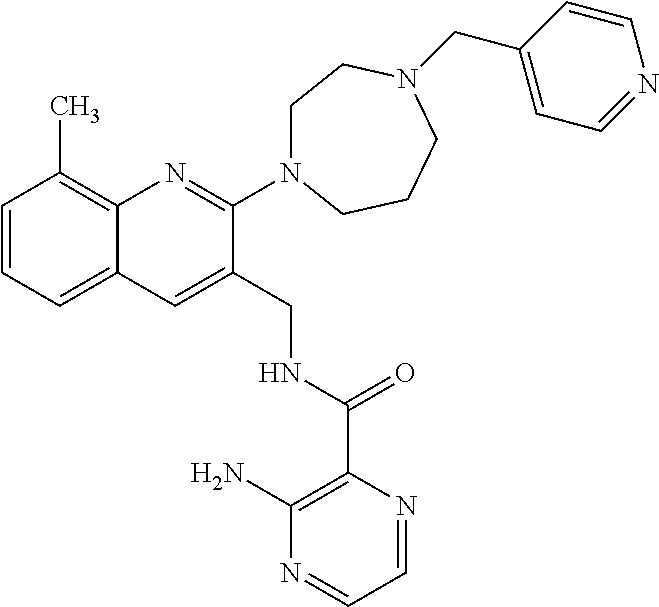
C1=CC=C2C(=C1C)N=C(N1CCN(CC3=CC=NC=C3)CCC1)C(CNC(C1=C(N)N=CC=N1)=O)=C2
